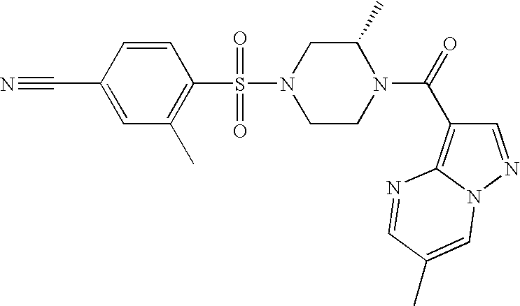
C1=CC(C#N)=CC(C)=C1S(N1CCN(C(=O)C2=C3N(N=C2)C=C(C)C=N3)C(C)C1)(=O)=O
